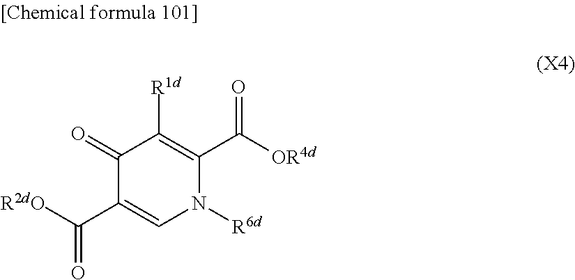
C(C1=CN([R6d])C(C(=O)[OR4d])=C([R1d])C1=O)([R2dO])=O
